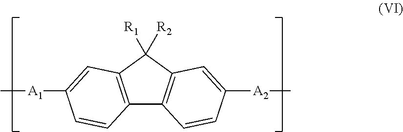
C12=C(C([R2])([R1])C3=C1C=CC([A1]C)=C3)C=C([A2]C)C=C2
